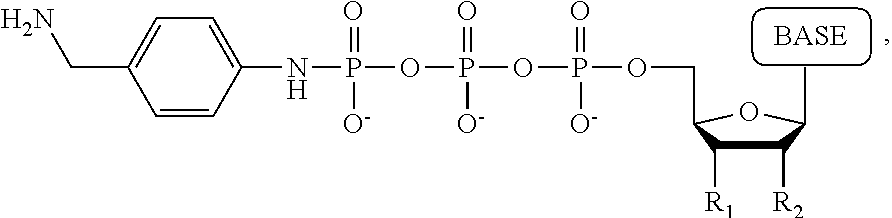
C1=C(CN)C=CC(NP(OP(OP(OCC2C([R1])C([R2])C(C)O2)(=O)[O-])(=O)[O-])(=O)[O-])=C1
